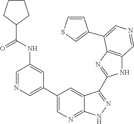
C1=NC=C(C2=CN=C3C(=C2)C(C2=NC4=C(N2)C=NC=C4C2=CSC=C2)=NN3)C=C1NC(C1CCCC1)=O
